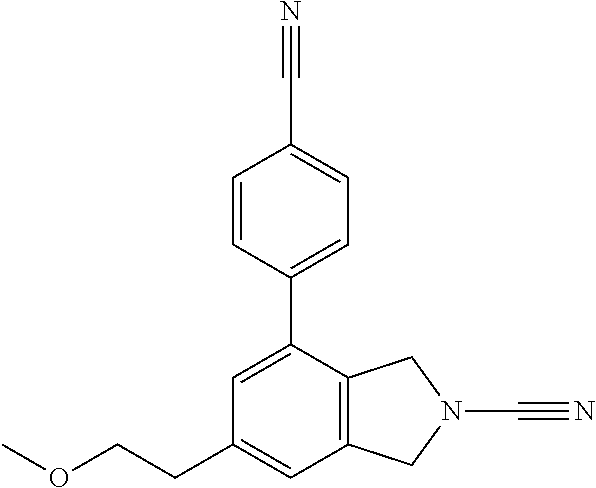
C1=C(C2=CC=C(C#N)C=C2)C2=C(C=C1CCOC)CN(C#N)C2
